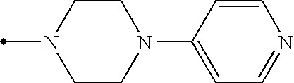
C1(N2CCN(C)CC2)=CC=NC=C1
